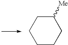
C1CCC([Me])CC1
